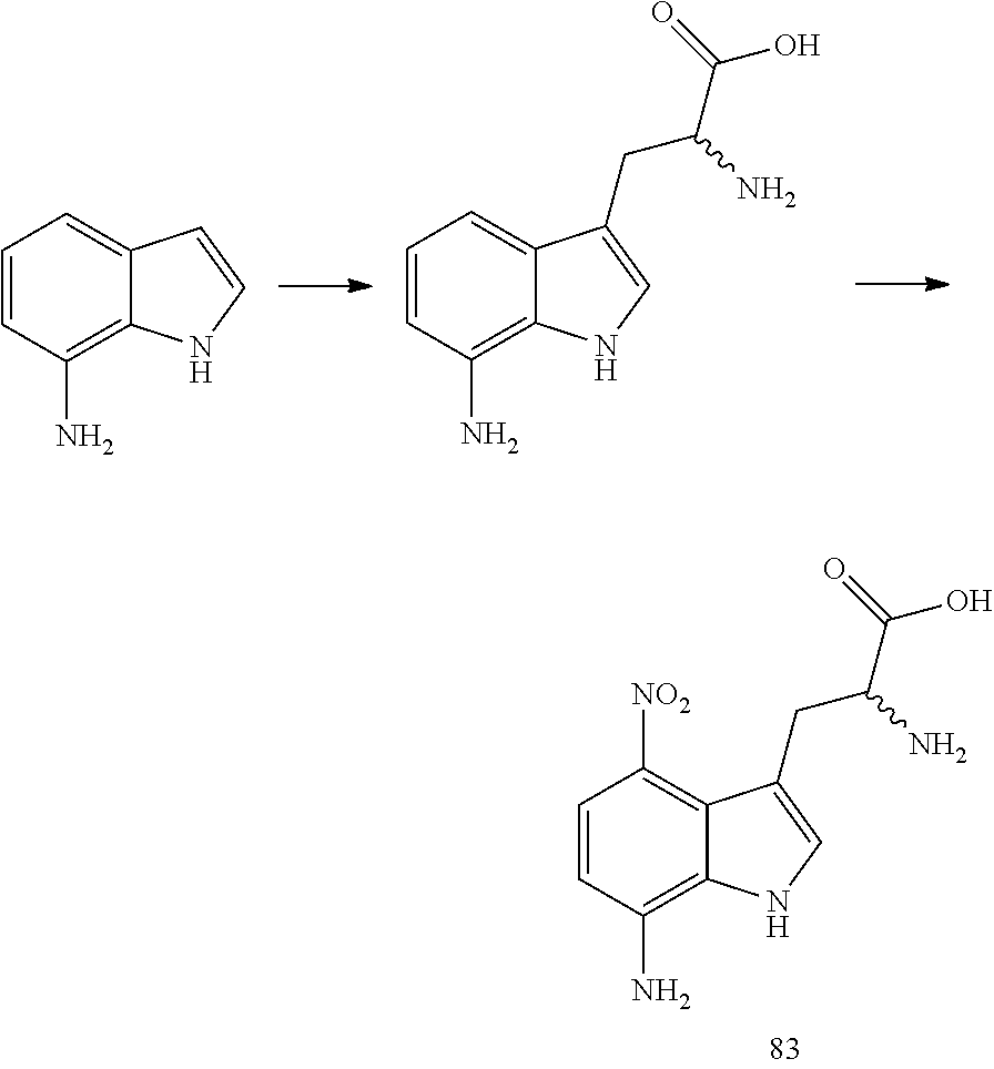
C1=CC(N)=C2C(=C1)C=CN2.C1=CC(N)=C2C(=C1)C(CC(N)C(O)=O)=CN2.C1=CC(N)=C2C(=C1[NO2])C(CC(N)C(O)=O)=CN2
